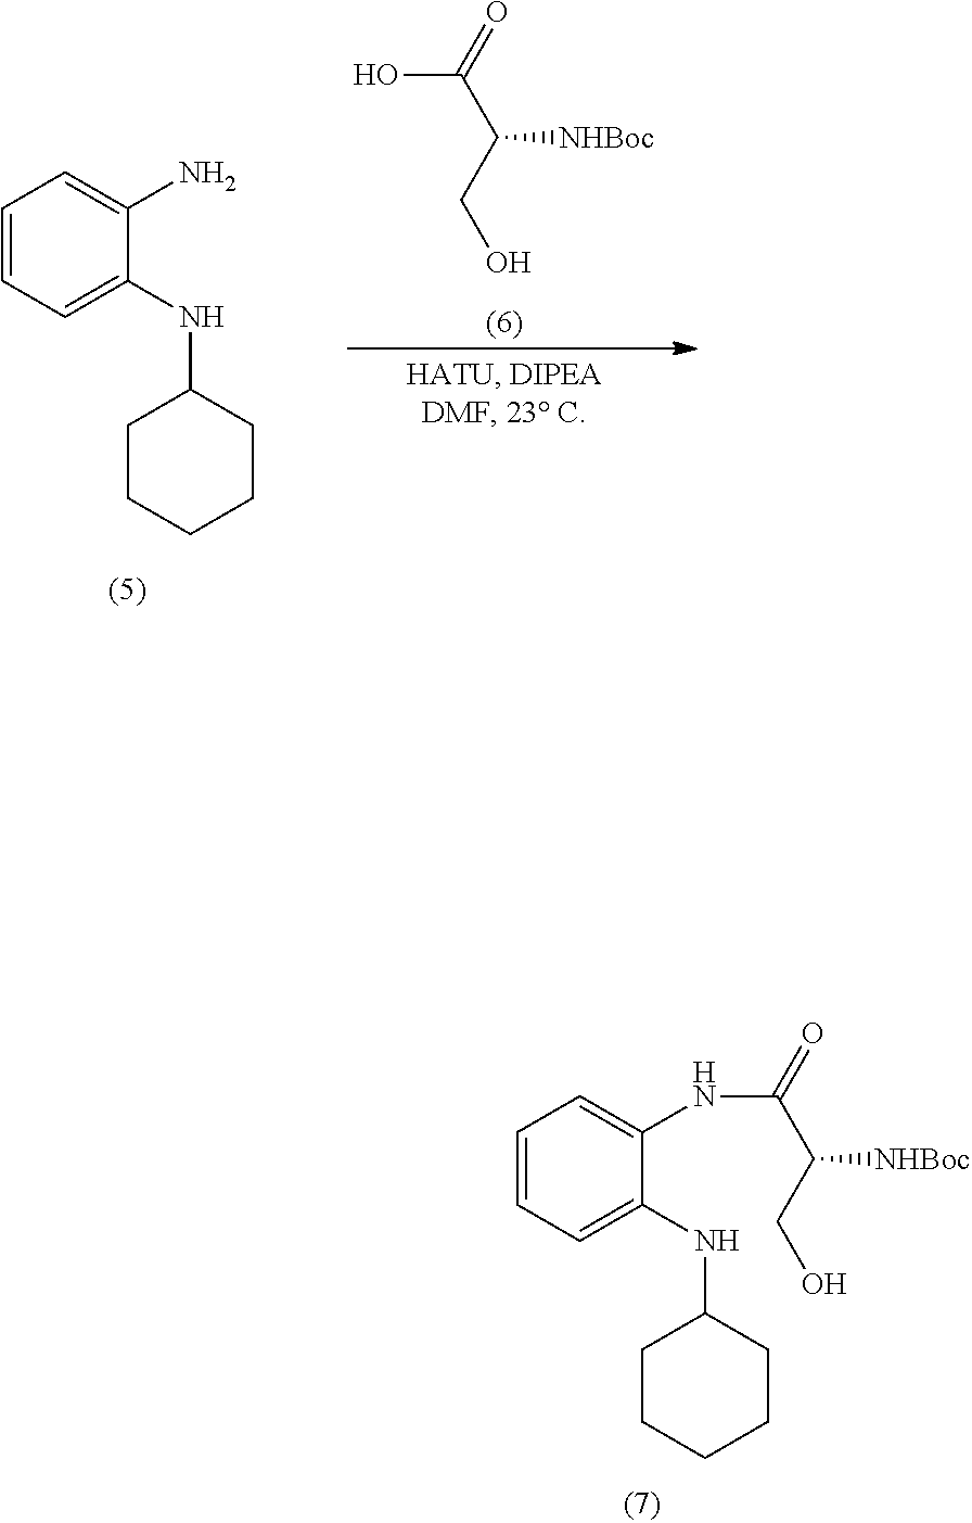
C1=CC=C(NC2CCCCC2)C(N)=C1.OC(=O)C(CO)[NHBoc].C1=CC=C(NC2CCCCC2)C(NC(=O)C(CO)[NHBoc])=C1
